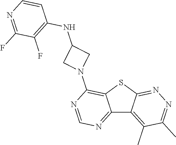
C12=NC=NC(N3CC(NC4=C(F)C(F)=NC=C4)C3)=C1SC1=NN=C(C)C(C)=C21
